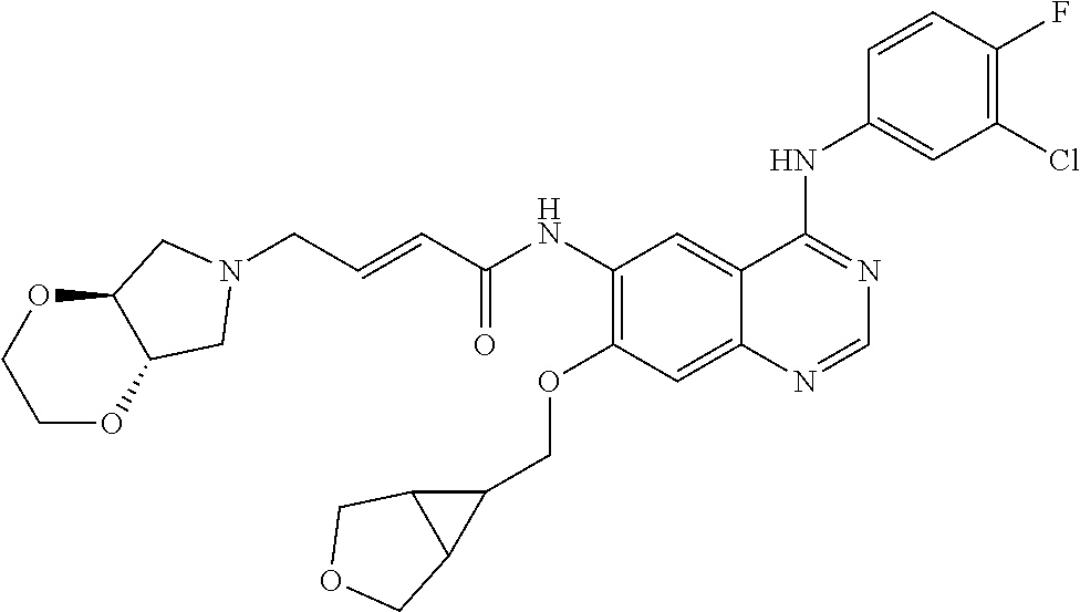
C(C=CC(NC1=C(OCC2C3C2COC3)C=C2C(=C1)C(NC1=CC(Cl)=C(F)C=C1)=NC=N2)=O)N1CC2OCCOC2C1
